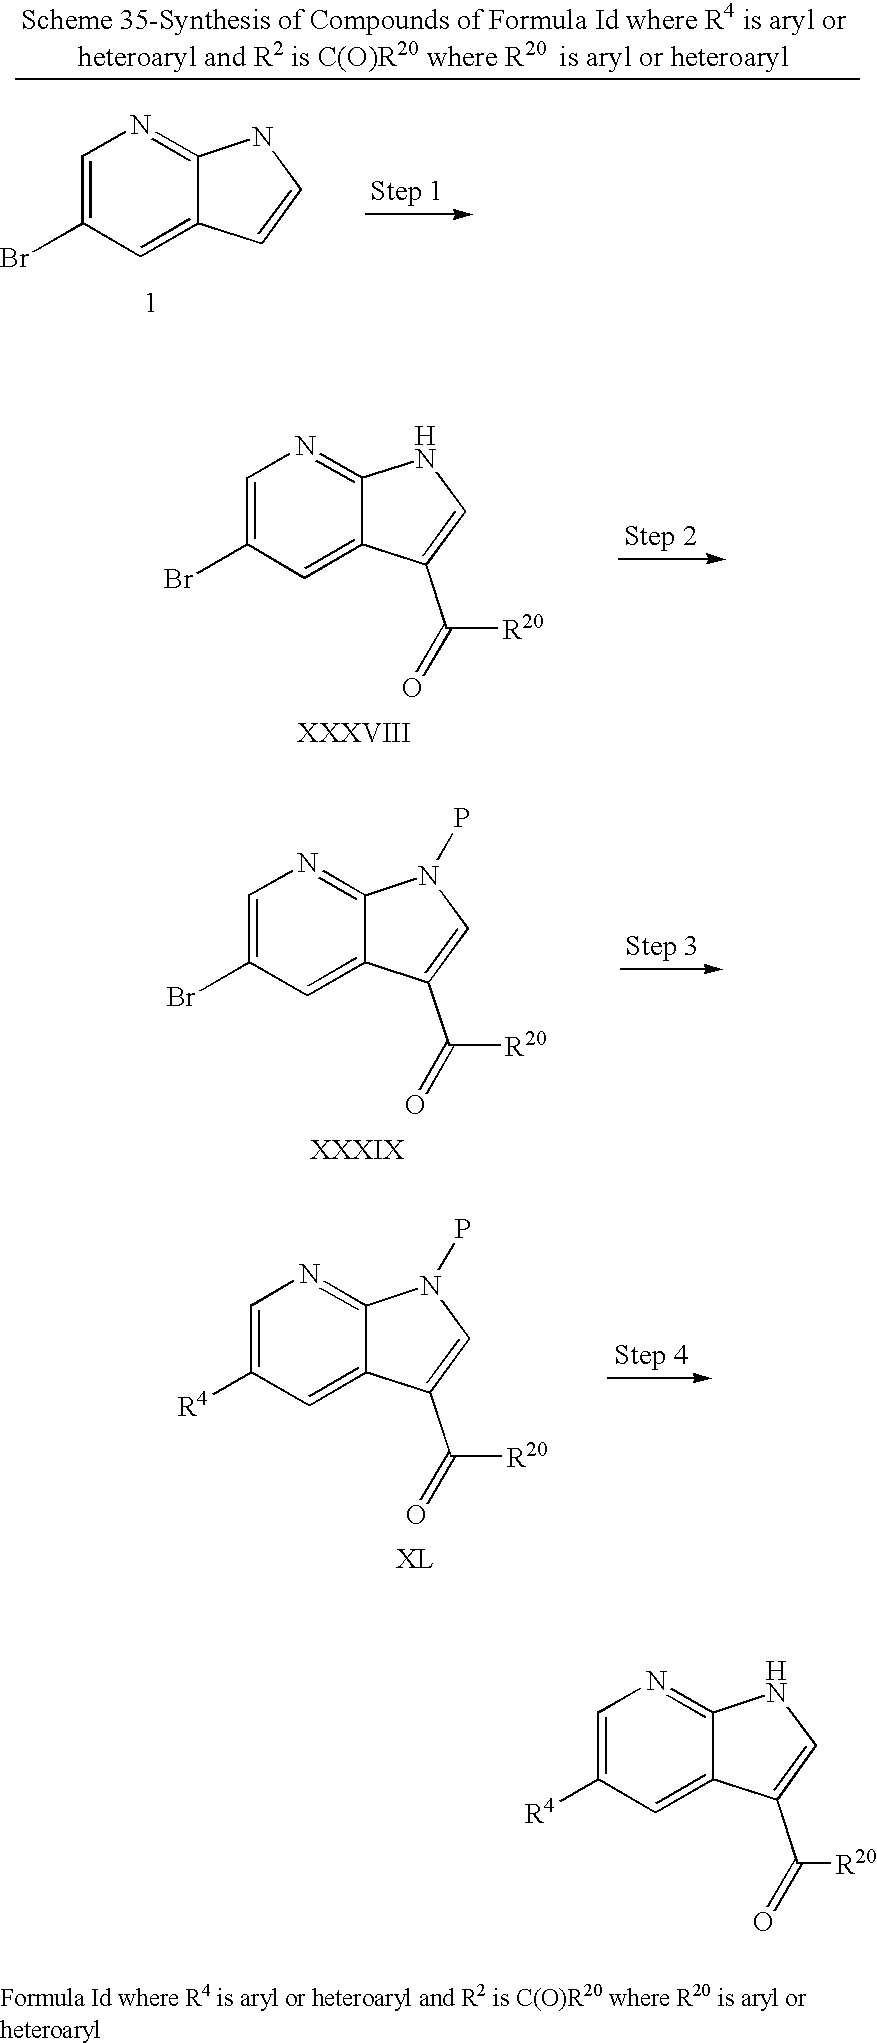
C1=C(Br)C=C2C(=N1)NC=C2.C1=C([R4])C=C2C(=N1)NC=C2C([R20])=O.C1=C(Br)C=C2C(=N1)NC=C2C([R20])=O.C1=C(Br)C=C2C(=N1)N(P)C=C2C([R20])=O.C1=C([R4])C=C2C(=N1)N(P)C=C2C([R20])=O
